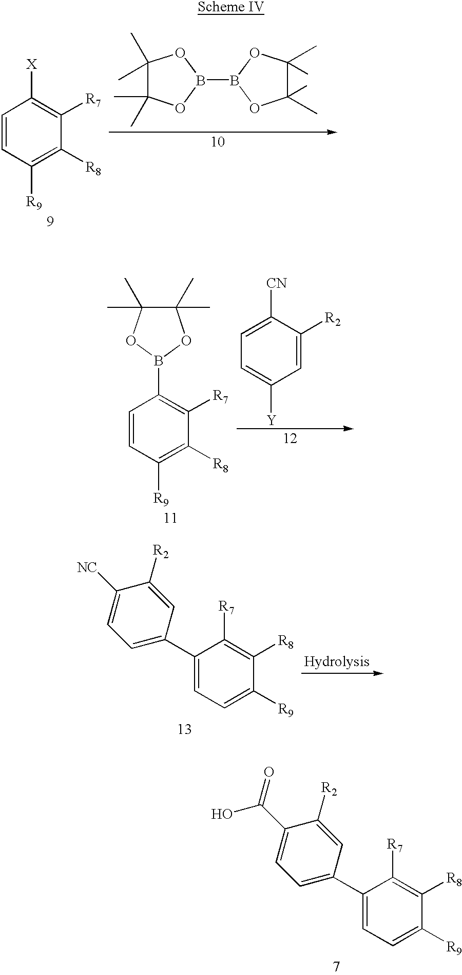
C1=CC([R9])=C([R8])C([R7])=C1[X].C1(C)(C)C(C)(C)OB(B2OC(C)(C)C(C)(C)O2)O1.C1=CC([R9])=C([R8])C([R7])=C1B1OC(C)(C)C(C)(C)O1.C1=C([CN])C([R2])=CC([Y])=C1.C1(C2=CC=C([NC])C([R2])=C2)=CC=C([R9])C([R8])=C1[R7].C1(C2=CC=C(C(O)=O)C([R2])=C2)=CC=C([R9])C([R8])=C1[R7]
